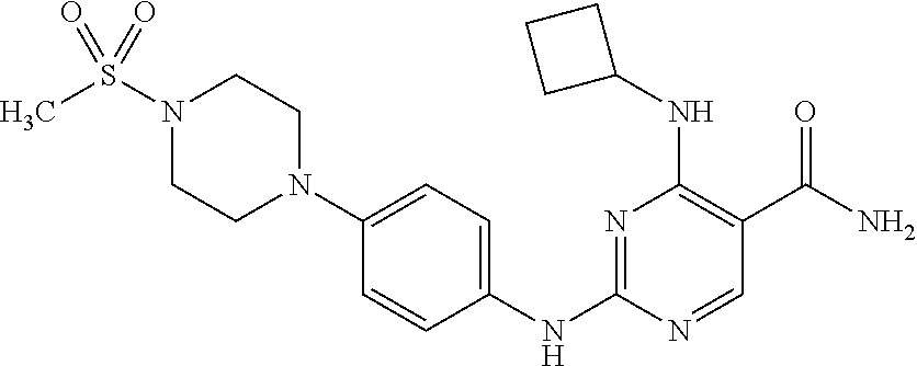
C1=CC(NC2=NC(NC3CCC3)=C(C(N)=O)C=N2)=CC=C1N1CCN(S(C)(=O)=O)CC1
